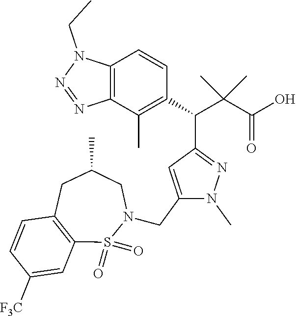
C12=C(C(C)=C(C(C(C(O)=O)(C)C)C3=NN(C)C(CN4S(=O)(=O)C5=C(CC(C)C4)C=CC([F3C])=C5)=C3)C=C1)N=NN2CC
